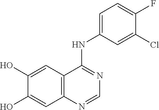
C1=C(O)C(O)=CC2=C1C(NC1=CC=C(F)C(Cl)=C1)=NC=N2
